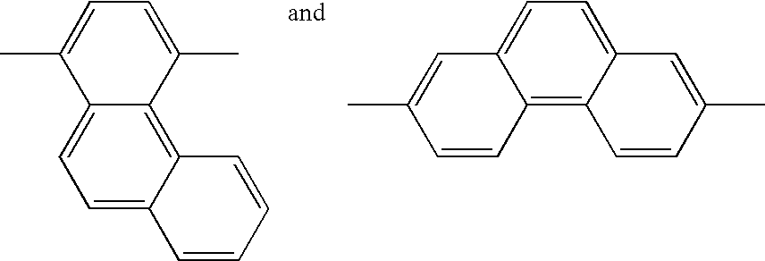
CC1=CC=C(C)C2=C3C(=CC=C12)C=CC=C3.CC1=CC2=CC=C3C(=C2C=C1)C=CC(C)=C3
